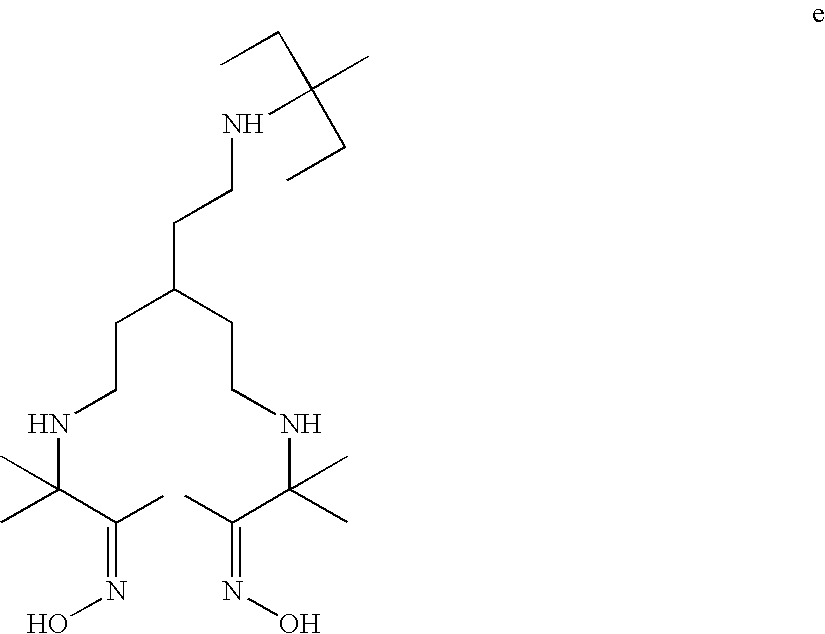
C(CNC(C(C)=NO)(C)C)C(CCNC(C(C)=NO)(C)C)CCNC(CC)(CC)C
